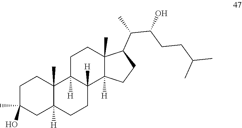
C1C(C)(O)CC2([H])C(C)(C1)C1([H])C([H])(CC2)C2([H])C(C)(CC1)C(C(C(CCC(C)C)O)C)CC2
